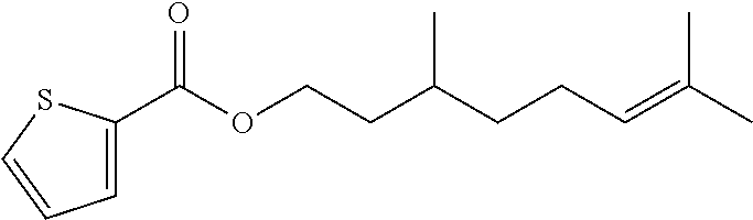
CC(=CCCC(CCOC(C1=CC=CS1)=O)C)C
